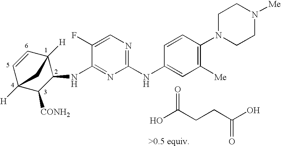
C1=CC2([H])C(NC3=NC(NC4=CC([Me])=C(N5CCN([Me])CC5)C=C4)=NC=C3F)C([CONH2])C1([H])C2.OC(CCC(O)=O)=O
